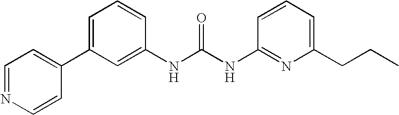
C1(NC(NC2=NC(CCC)=CC=C2)=O)=CC(C2=CC=NC=C2)=CC=C1
